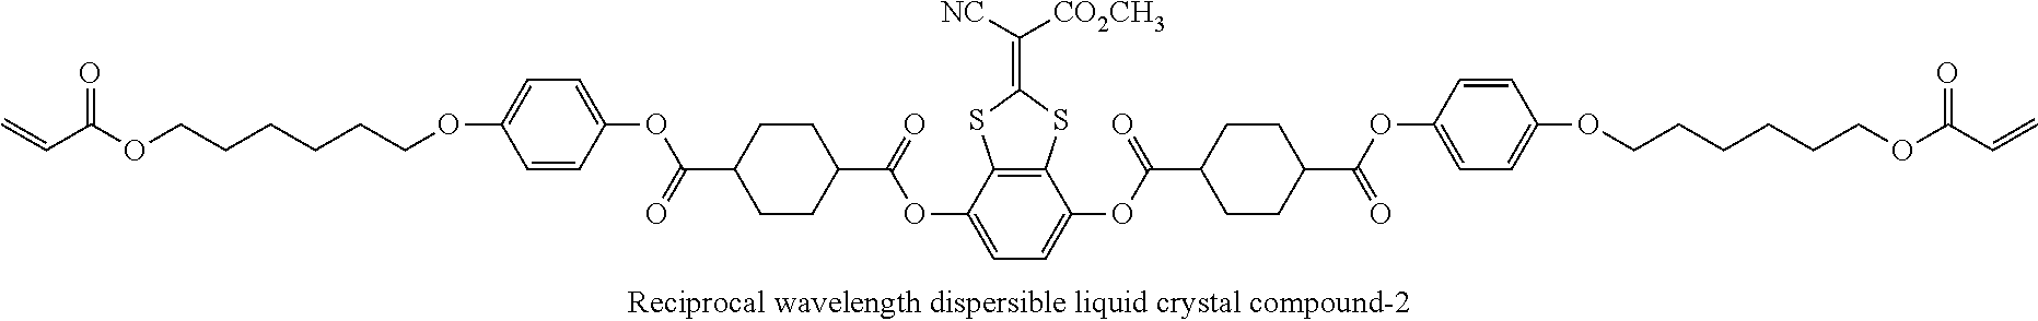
C=CC(OCCCCCCOC1=CC=C(OC(=O)C2CCC(C(=O)OC3=CC=C(OC(=O)C4CCC(C(=O)OC5=CC=C(OCCCCCCOC(C=C)=O)C=C5)CC4)C4=C3SC(=C([CO2CH3])[NC])S4)CC2)C=C1)=O
